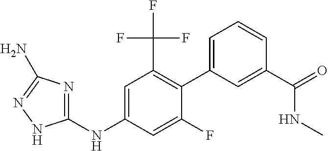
C1(NC2=CC(C(F)(F)F)=C(C3=CC=CC(C(=O)NC)=C3)C(F)=C2)=NC(N)=NN1
